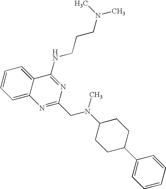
C1=C2C(=CC=C1)C(NCCCN(C)C)=NC(CN(C)C1CCC(C3=CC=CC=C3)CC1)=N2
